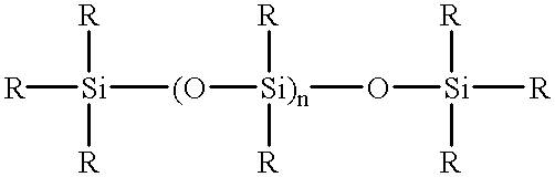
[R][Si]([R])([R])[(O][Si)n]([R])([R])O[Si]([R])([R])[R]
